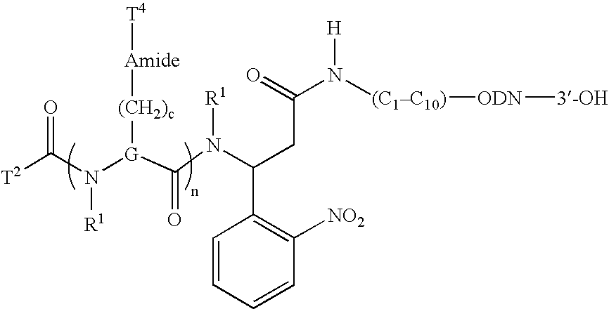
[T4][Amide][(CH2)c][G](N(C(=O)[T2])[R1])C(N([R1])C(CC(=O)N([(C1C10)][ODN][3-OH])[H])C1=C([NO2])C=CC=C1)=O
